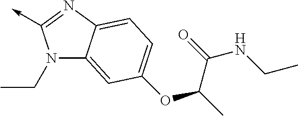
N1(CC)C2=CC(OC(C)C(=O)NCC)=CC=C2N=C1->C
